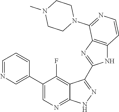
C1=NC=C(C2=CN=C3C(=C2F)C(C2=NC4=C(N2)C=CN=C4N2CCN(C)CC2)=N[N H]3)C=C1
